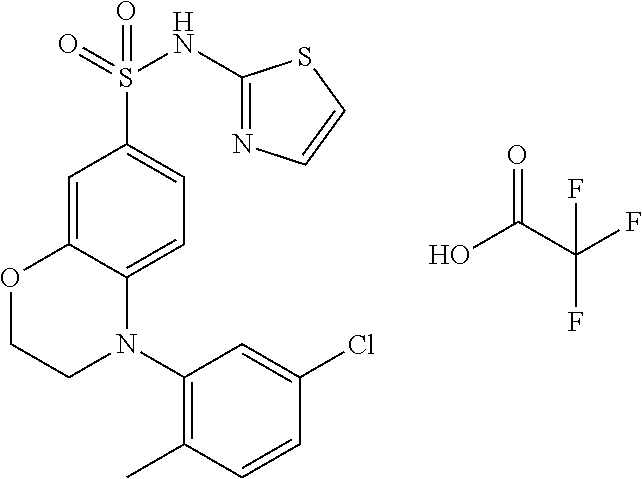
C1=C2C(=CC=C1S(=O)(NC1=NC=CS1)=O)N(C1=C(C)C=CC(Cl)=C1)CCO2.O=C(O)C(F)(F)F
